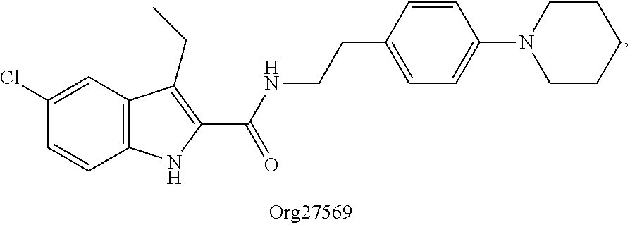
C12=C(C=C(Cl)C=C1)C(CC)=C(C(NCCC1=CC=C(N3CCCCC3)C=C1)=O)N2
